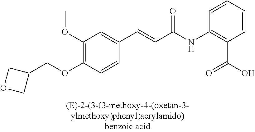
C1(OC)=C(OCC2COC2)C=CC(C=CC(=O)NC2=C(C(=O)O)C=CC=C2)=C1
